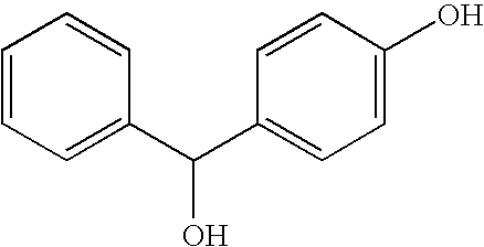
C1=CC=C(C(C2=CC=C(O)C=C2)O)C=C1
